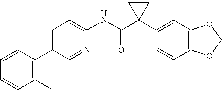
C1=CC(C2=CC(C)=C(NC(C3(C4=CC5=C(C=C4)OCO5)CC3)=O)N=C2)=C(C)C=C1
